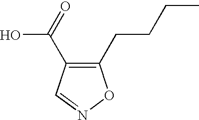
C1(CCCC)=C(C(O)=O)C=NO1
